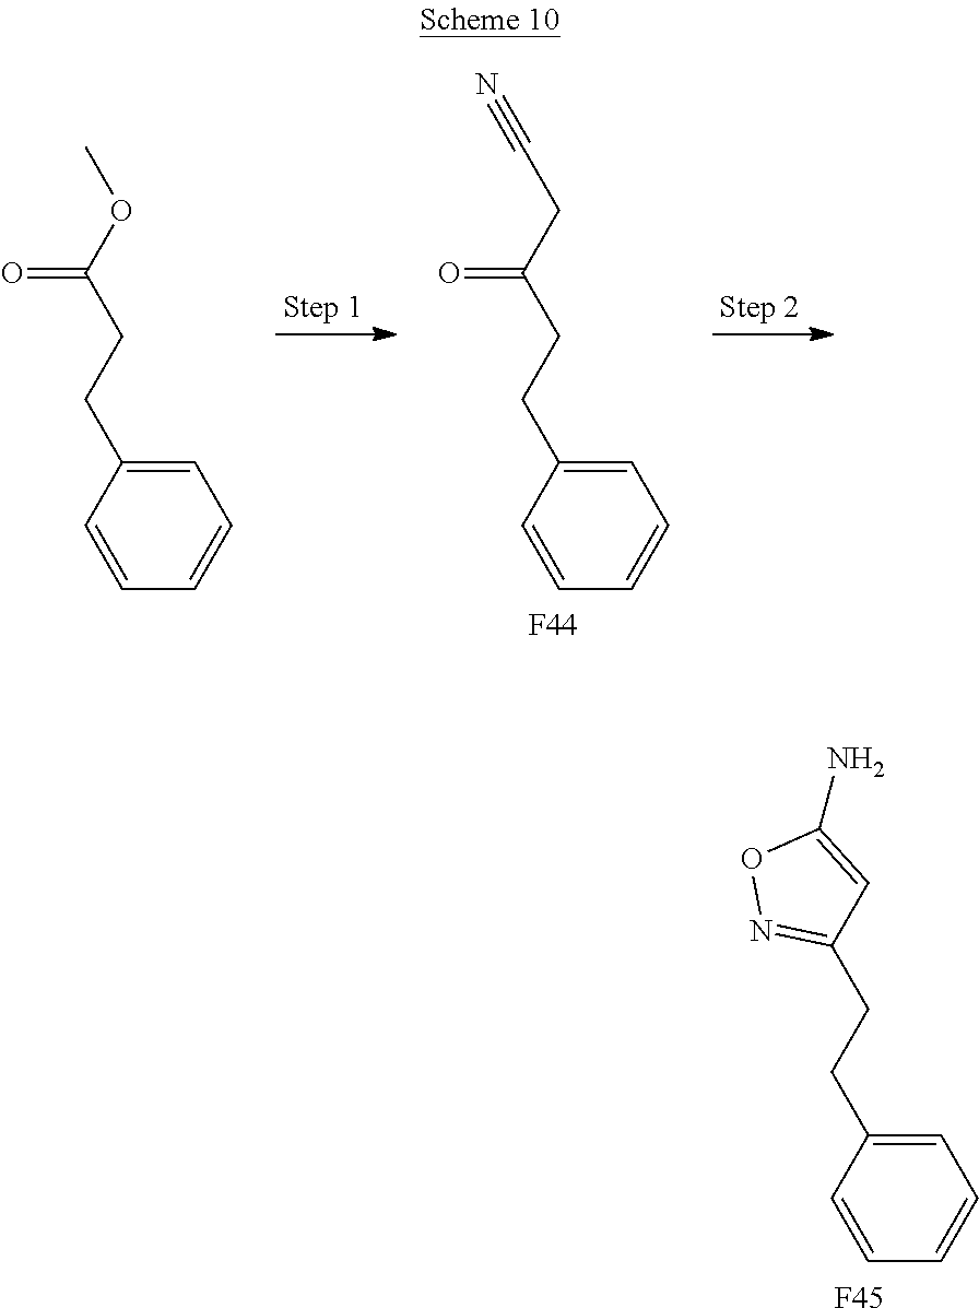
C1=C(CCC(CC#N)=O)C=CC=C1.[F44].C1=C(CCC(OC)=O)C=CC=C1.C1=C(CCC2=NOC(N)=C2)C=CC=C1.[F45]
